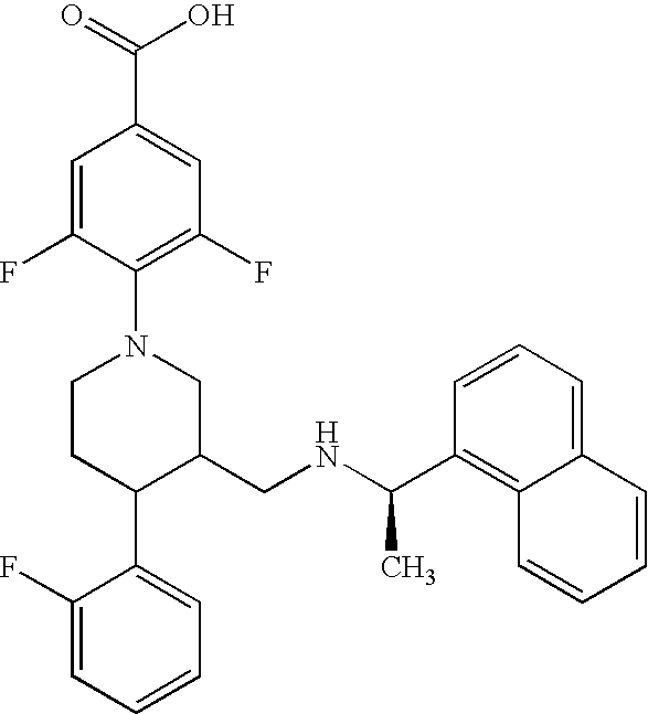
C1(C(NCC2CN(C3=C(F)C=C(C(=O)O)C=C3F)CCC2C2=CC=CC=C2F)C)=C2C(=CC=C1)C=CC=C2
